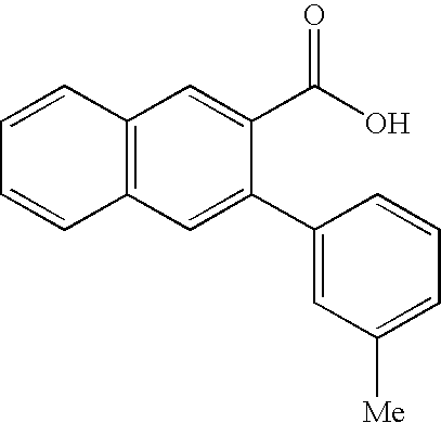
C12=C(C=C(C3=CC([Me])=CC=C3)C(C(O)=O)=C1)C=CC=C2
